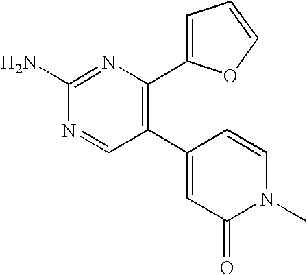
C1(C2=CC(=O)N(C)C=C2)=C(C2=CC=CO2)N=C(N)N=C1
